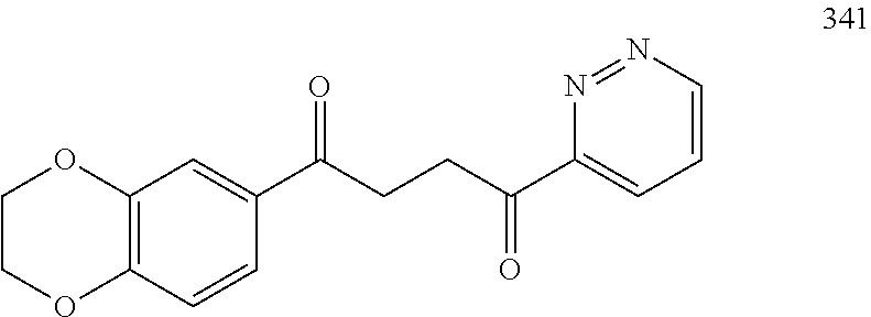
C12=C(C=CC(C(CCC(C3=CC=CN=N3)=O)=O)=C1)OCCO2
